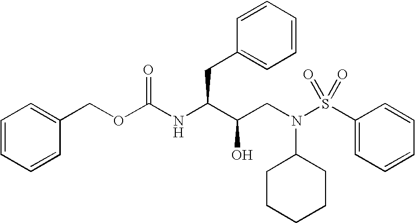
O(C(NC(CC1=CC=CC=C1)C(CN(S(C1=CC=CC=C1)(=O)=O)C1CCCCC1)O)=O)CC1=CC=CC=C1
